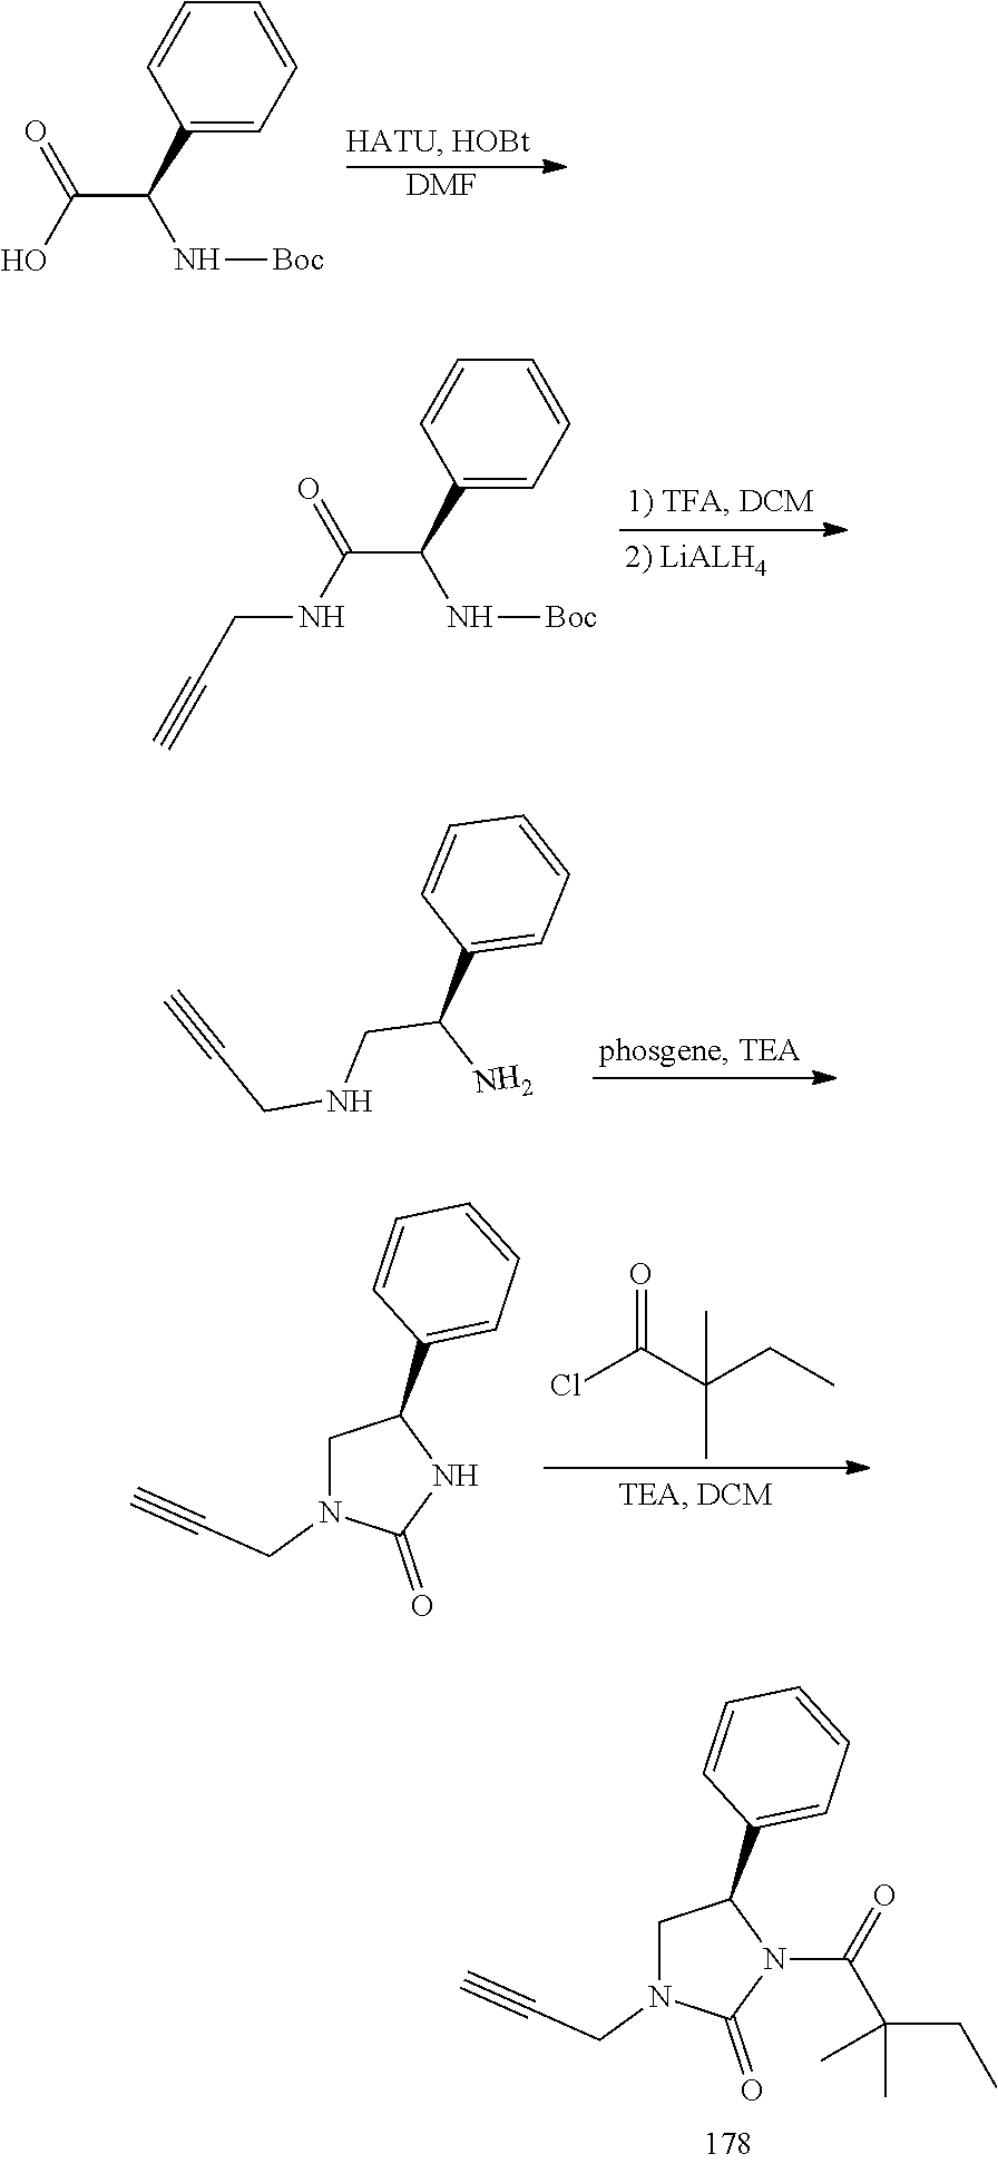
[DMF].C1=CC(C(C(O)=O)N[Boc])=CC=C1.C1=CC(C(C(NCC#C)=O)N[Boc])=CC=C1.C1=CC(C(CNCC#C)N)=CC=C1.ClC(C(CC)(C)C)=O.C1N(CC#C)C(=O)NC1C1=CC=CC=C1.C1N(CC#C)C(=O)N(C(=O)C(CC)(C)C)C1C1=CC=CC=C1
